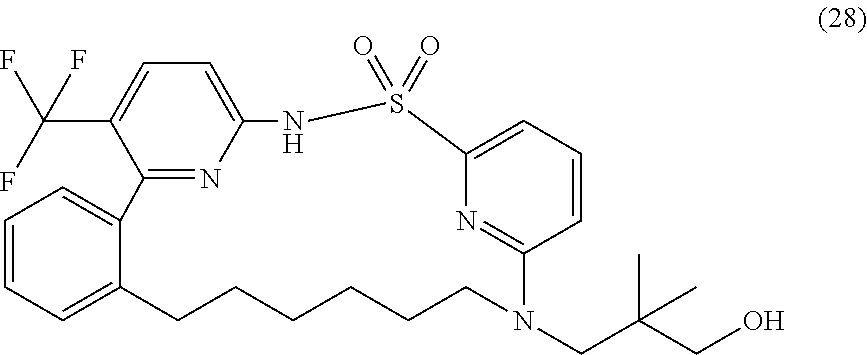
C1=CC=C2C(=C1)C1=NC(=CC=C1C(F)(F)F)NS(=O)(=O)C1=CC=CC(=N1)N(CC(CO)(C)C)CCCCCC2
